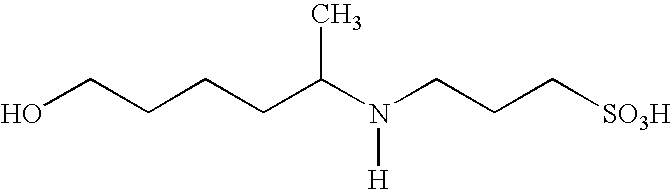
C(CC(N(CCC[SO3H])[H])C)CCO
